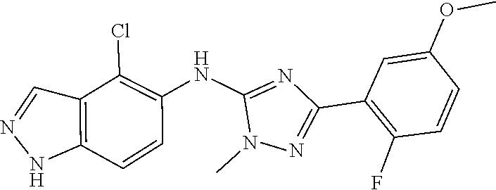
N1N=CC2=C1C=CC(NC1=NC(C3=C(F)C=CC(OC)=C3)=NN1C)=C2Cl
